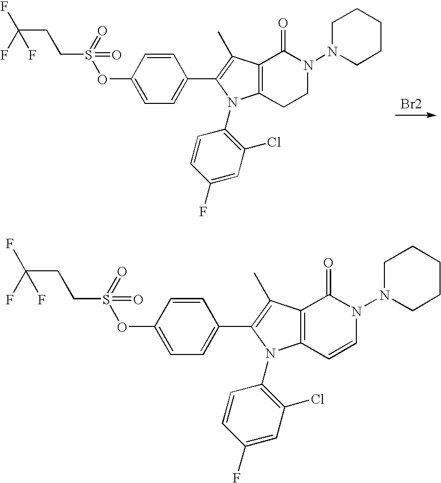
C1=CC(OS(=O)(CCC(F)(F)F)=O)=CC=C1C1=C(C)C2=C(CCN(N3CCCCC3)C2=O)N1C1=C(Cl)C=C(F)C=C1.[Br2].C1=CC(OS(=O)(CCC(F)(F)F)=O)=CC=C1C1=C(C)C2=C(C=CN(N3CCCCC3)C2=O)N1C1=C(Cl)C=C(F)C=C1
